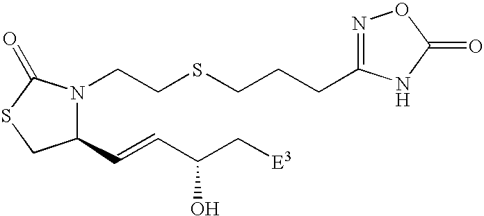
C1(C=CC(C[E3])O)N(CCSCCCC2=NOC(=O)N2)C(=O)SC1
